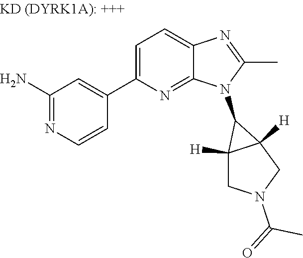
C1(N)=NC=CC(C2=CC=C3C(=N2)N(C2C4([H])C2([H])CN(C(C)=O)C4)C(C)=N3)=C1
